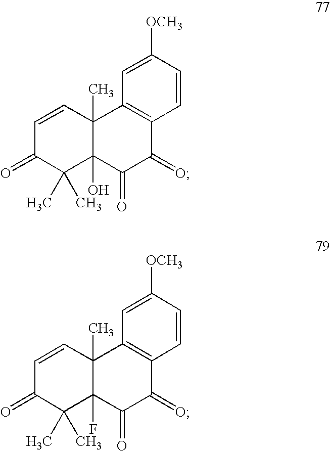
C1=CC2(C)C(O)(C(C)(C)C1=O)C(=O)C(=O)C1=C2C=C([OCH3])C=C1.C1=CC2(C)C(F)(C(C)(C)C1=O)C(=O)C(=O)C1=C2C=C([OCH3])C=C1
